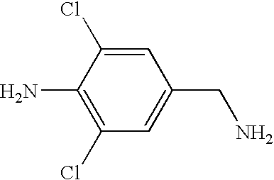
C1(N)=C(Cl)C=C(CN)C=C1Cl
